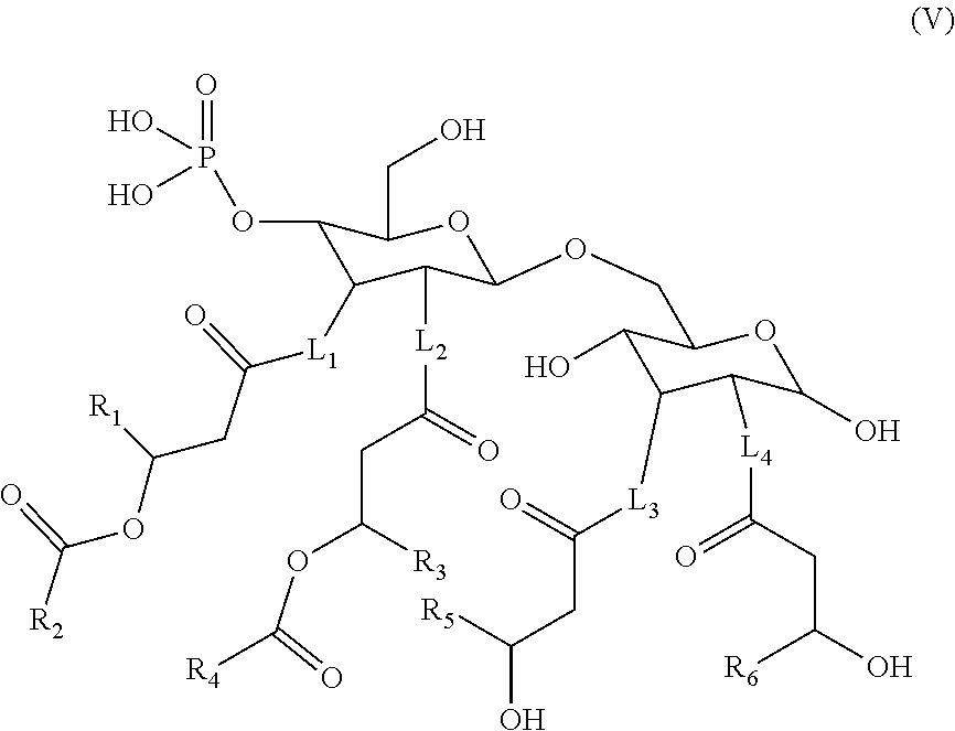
C1(OP(=O)(O)O)C([L1]C(CC(OC([R2])=O)[R1])=O)C([L2]C(CC(OC([R4])=O)[R3])=O)C(OCC2C(O)C([L3]C(CC(O)[R5])=O)C([L4]C(CC(O)[R6])=O)C(O)O2)OC1CO
